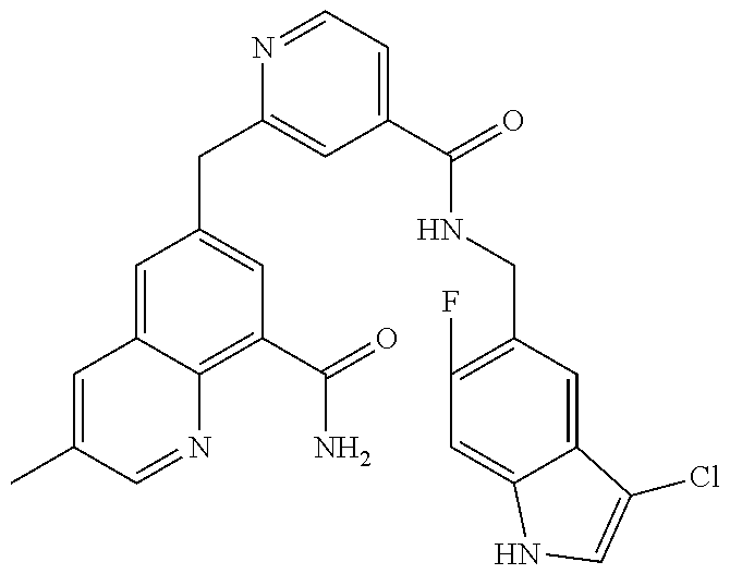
C1=C(C)C=NC2=C(C(=O)N)C=C(CC3=CC(C(=O)NCC4=C(F)C=C5C(=C4)C(Cl)=CN5)=CC=N3)C=C12
